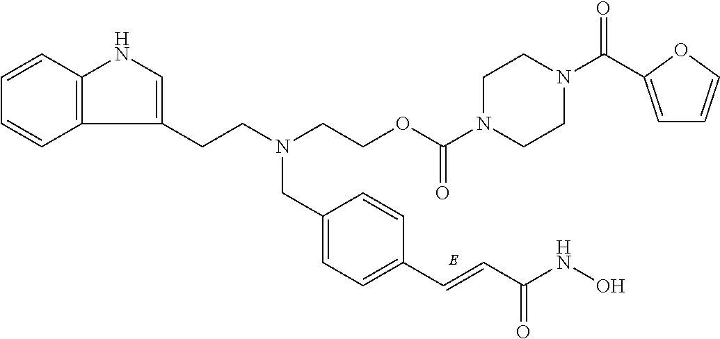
C1=C(CN(CCOC(=O)N2CCN(C(=O)C3=CC=CO3)CC2)CCC2=CNC3=C2C=CC=C3)C=CC(C=CC(NO)=O)=C1
